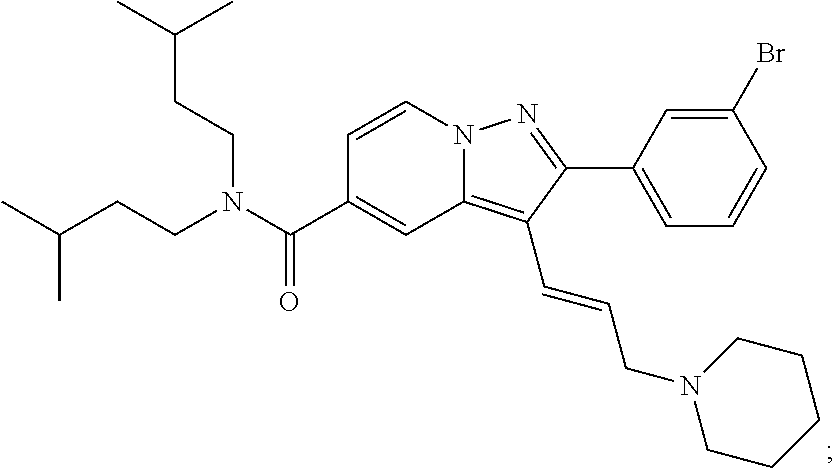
N12C(=C(C=CCN3CCCCC3)C(C3=CC=CC(Br)=C3)=N1)C=C(C(N(CCC(C)C)CCC(C)C)=O)C=C2
